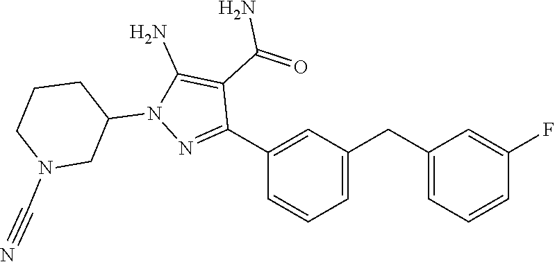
C1=CC=C(CC2=CC=CC(F)=C2)C=C1C1=NN(C2CCCN(C#N)C2)C(N)=C1C(=O)N
